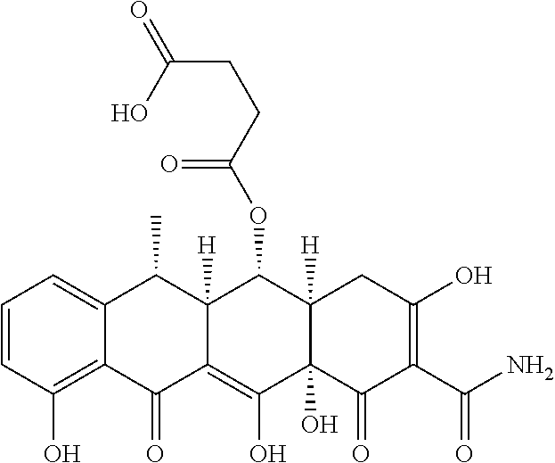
C1=CC(O)=C2C(=C1)C(C)C1([H])C(=C(O)C3(O)C([H])(C1OC(CCC(=O)O)=O)CC(O)=C(C(N)=O)C3=O)C2=O
